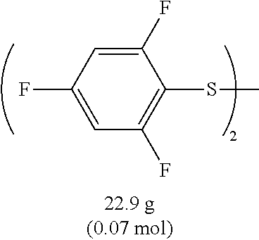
C1(F)=CC(F)=CC(F)=C1SC
